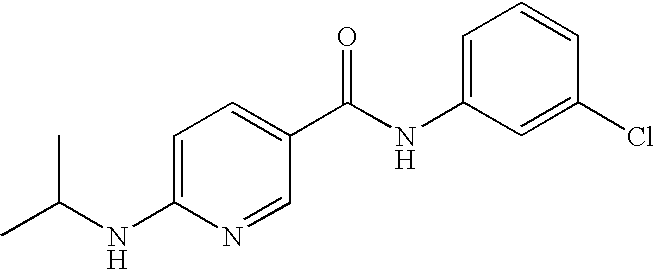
C1=C(NC(C2=CC=C(NC(C)C)N=C2)=O)C=C(Cl)C=C1
